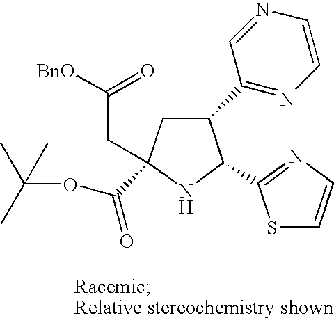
C1(C2=NC=CN=C2)CC(C(OC(C)(C)C)=O)(CC([BnO])=O)NC1C1=NC=CS1
